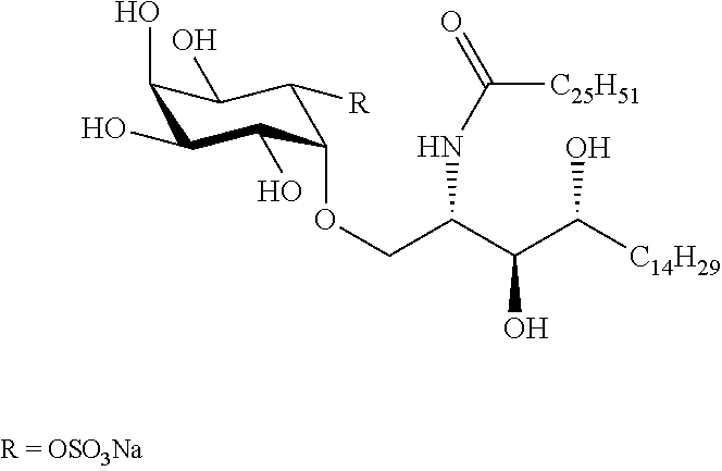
C1(O)C(O)C(O)C(OCC(C(C([C14H29])O)O)NC(=O)[C25H51])C([R])C1O
